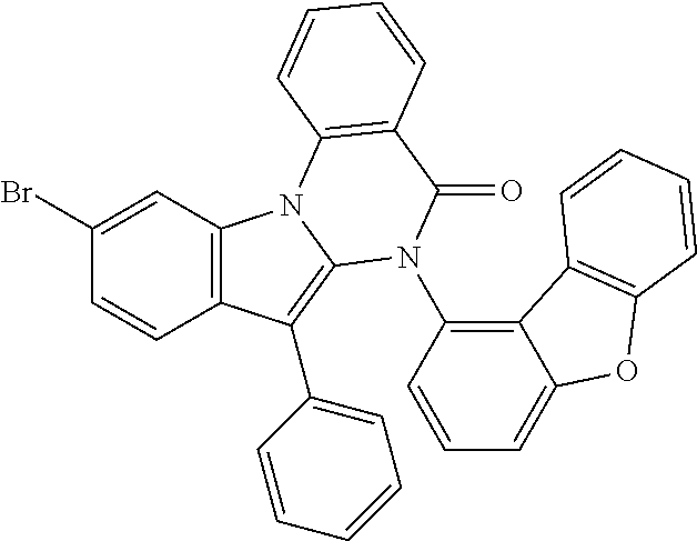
C1(Br)=CC2=C(C=C1)C(C1=CC=CC=C1)=C1N2C2=C(C(=O)N1C1=C3C(=CC=C1)OC1=C3C=CC=C1)C=CC=C2
